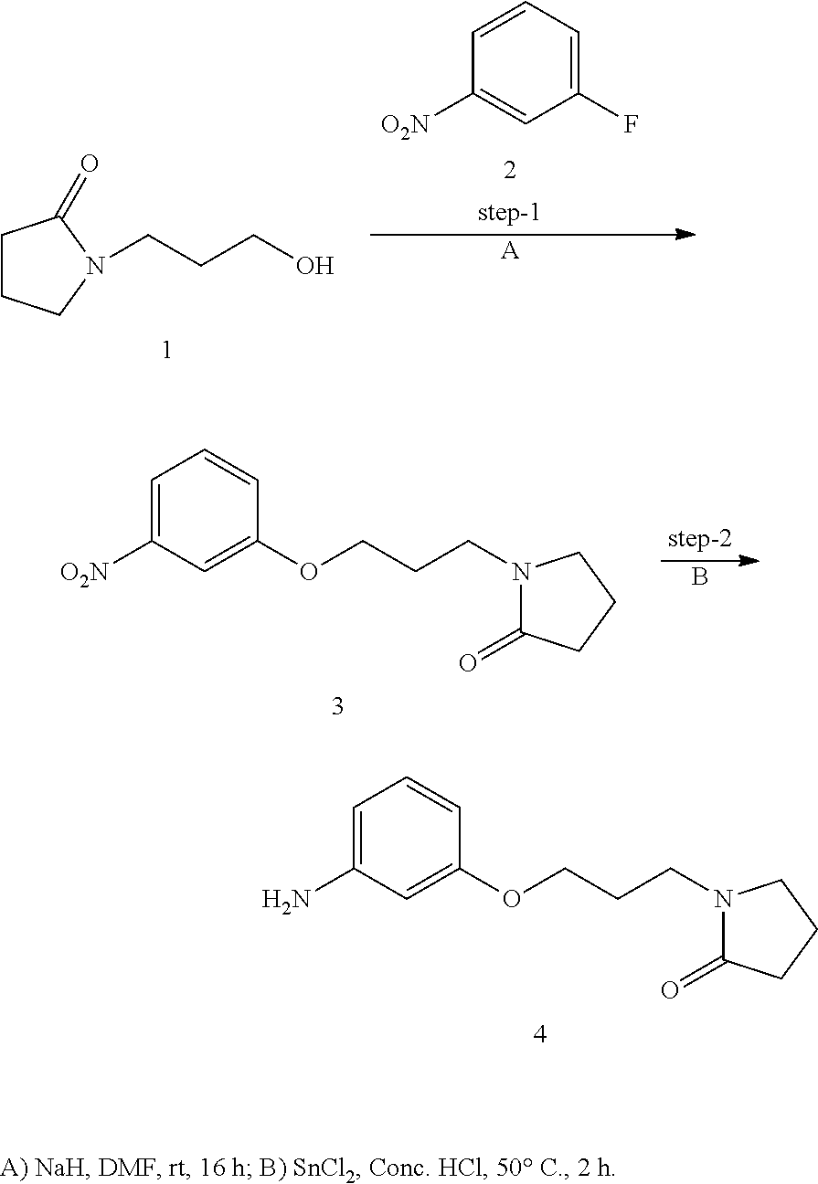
C1(OCCCN2C(=O)CCC2)=CC(N)=CC=C1.C1(F)=CC=CC([O2N])=C1.[A].C1CCN(CCCO)C1=O.B.C1(OCCCN2C(=O)CCC2)=CC([O2N])=CC=C1
